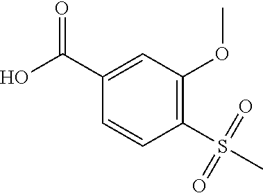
C1=CC(S(C)(=O)=O)=C(OC)C=C1C(=O)O
